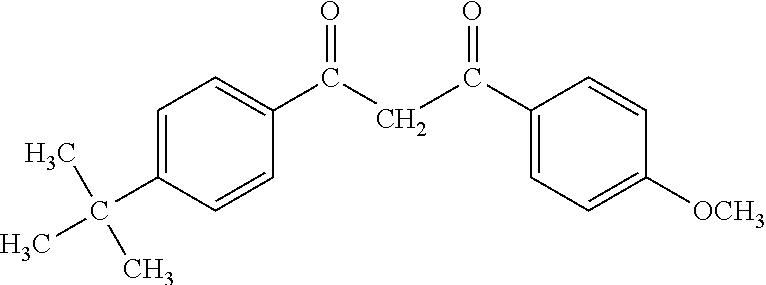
C1=CC(C(C)(C)C)=CC=C1C(=O)CC(C1=CC=C([OCH3])C=C1)=O
